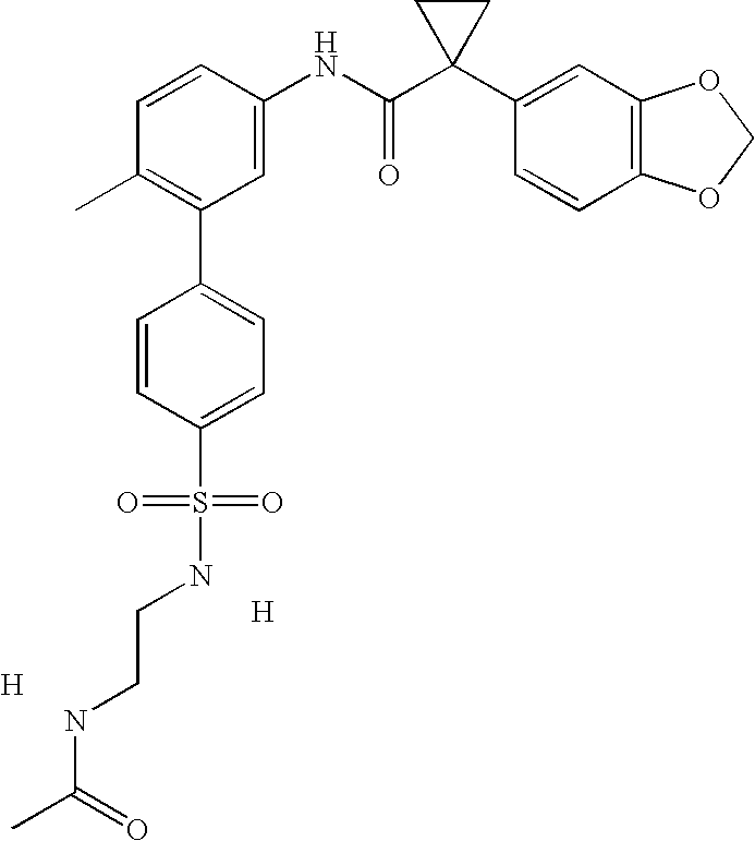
C1=CC(NC(C2(C3=CC4=C(C=C3)OCO4)CC2)=O)=CC(C2=CC=C(S(=O)(=O)NCCNC(C)=O)C=C2)=C1C.[H].[H]
